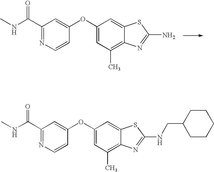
C1(C(NC)=O)=NC=CC(OC2=CC(C)=C3C(=C2)SC(N)=N3)=C1.C1(C(NC)=O)=NC=CC(OC2=CC(C)=C3C(=C2)SC(NCC2CCCCC2)=N3)=C1
